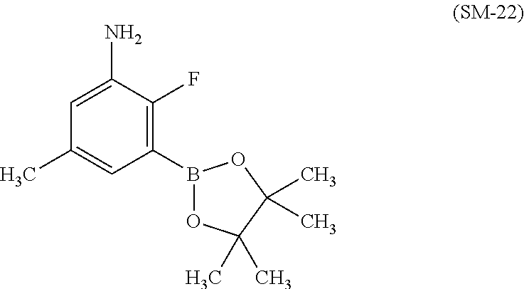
C1(C)=CC(B2OC(C)(C)C(C)(C)O2)=C(F)C(N)=C1
